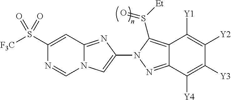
N12C(=NC(N3N=C4C(=C3S([Et])=O)C([Y1])=C([Y2])C([Y3])=C4[Y4])=C1)C=C(S([F3C])(=O)=O)N=C2
